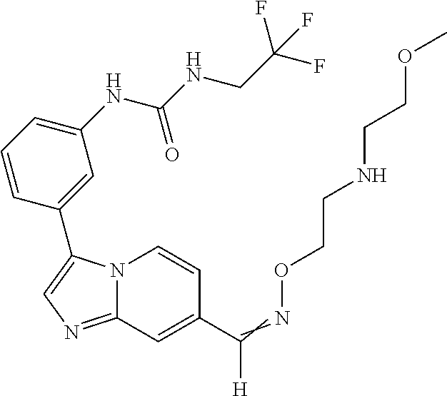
N12C(=NC=C1C1=CC(NC(NCC(F)(F)F)=O)=CC=C1)C=C(C(=NOCCNCCOC)[H])C=C2
